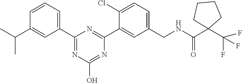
C1(C2=CC=CC(C(C)C)=C2)=NC(O)=NC(C2=CC(CNC(=O)C3(C(F)(F)F)CCCC3)=CC=C2Cl)=N1
